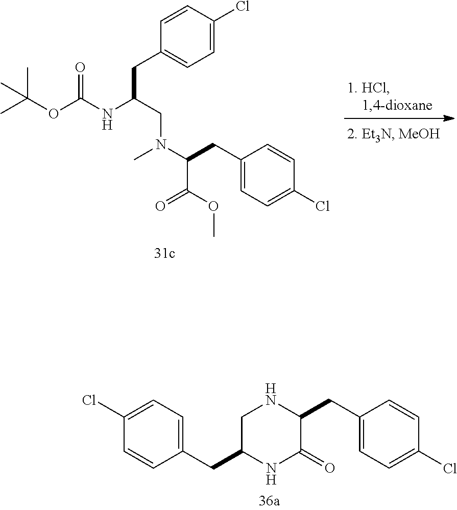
C1=CC(CC(NC(OC(C)(C)C)=O)CN(C(C(OC)=O)CC2=CC=C(Cl)C=C2)C)=CC=C1Cl.C1(CC2CNC(CC3=CC=C(Cl)C=C3)C(=O)N2)=CC=C(Cl)C=C1
